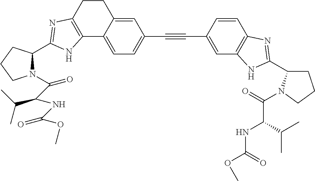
C12=C(C=C(C#CC3=CC=C4C(=C3)CCC3=C4NC(C4N(C(C(NC(OC)=O)C(C)C)=O)CCC4)=N3)C=C1)NC(C1CCCN1C(=O)C(C(C)C)NC(=O)OC)=N2
